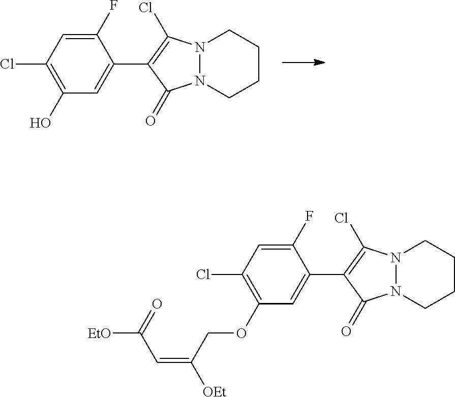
C1(F)=CC(Cl)=C(O)C=C1C1=C(Cl)N2N(CCCC2)C1=O.C1(F)=CC(Cl)=C(OCC(=CC([EtO])=O)[OEt])C=C1C1=C(Cl)N2N(CCCC2)C1=O
